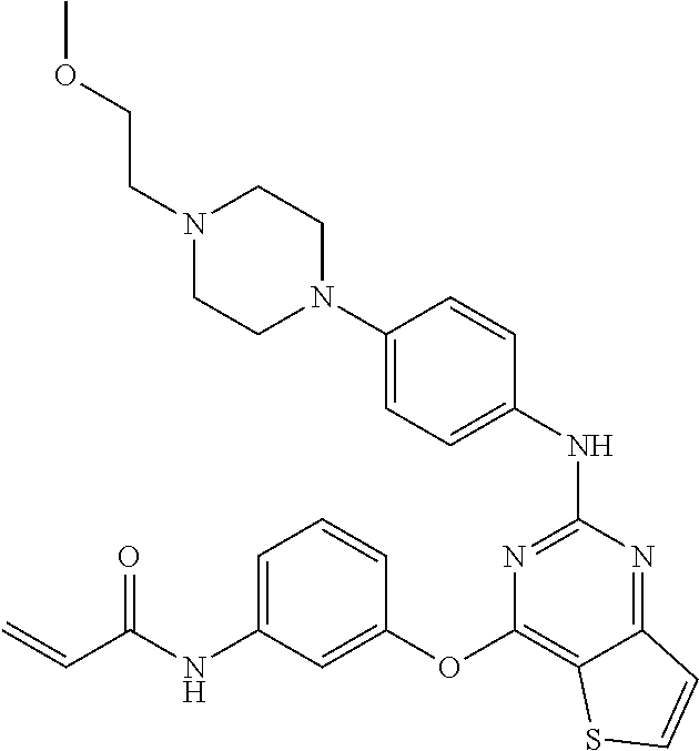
N1(CCOC)CCN(C2=CC=C(NC3=NC(OC4=CC(NC(C=C)=O)=CC=C4)=C4C(=N3)C=CS4)C=C2)CC1
